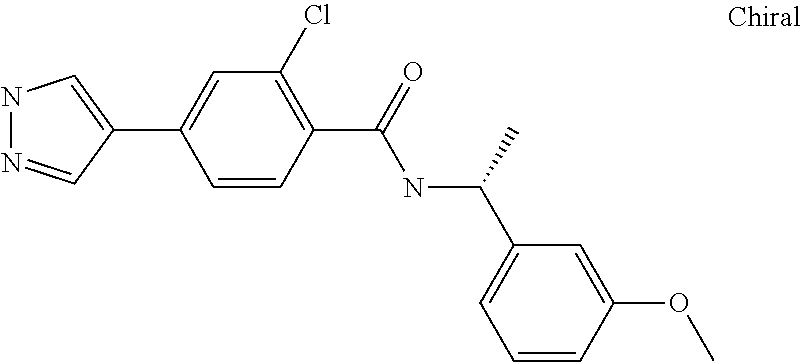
N1N=CC(C2=CC(Cl)=C(C(NC(C3=CC=CC(OC)=C3)C)=O)C=C2)=C1
